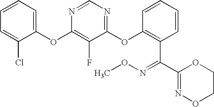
C1=CC=C(OC2=C(F)C(OC3=C(C(C4=NOCCO4)=NOC)C=CC=C3)=NC=N2)C(Cl)=C1
